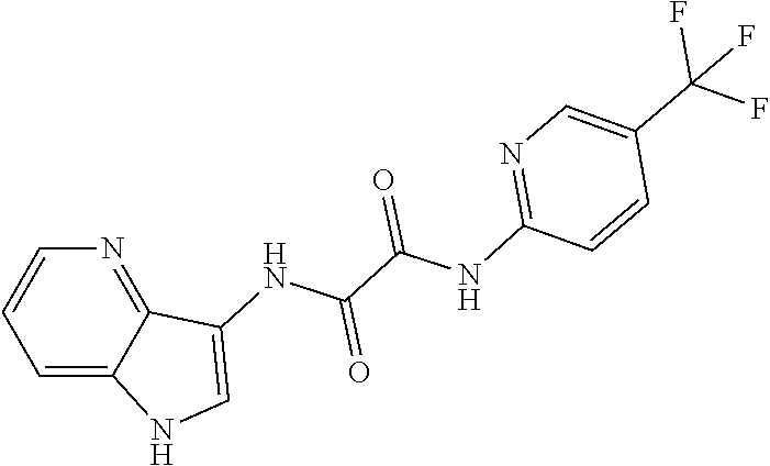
C1(C(F)(F)F)=CN=C(NC(C(NC2=CNC3=CC=CN=C32)=O)=O)C=C1
